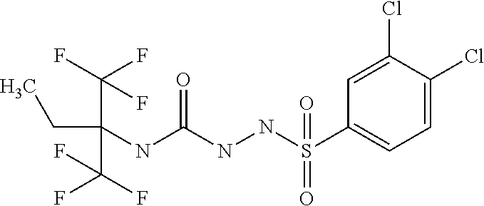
CCC(C(F)(F)F)(NC(NNS(C1=CC=C(Cl)C(Cl)=C1)(=O)=O)=O)C(F)(F)F
